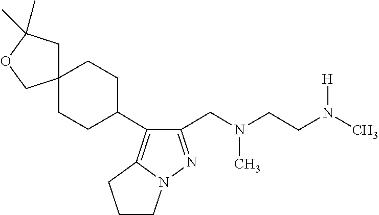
CN(CC1=NN2C(=C1C1CCC3(CC1)CC(C)(C)OC3)CCC2)CCN([H])C
